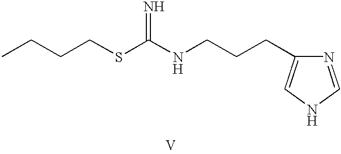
CCCCSC(NCCCC1=CNC=N1)=N.[V]
